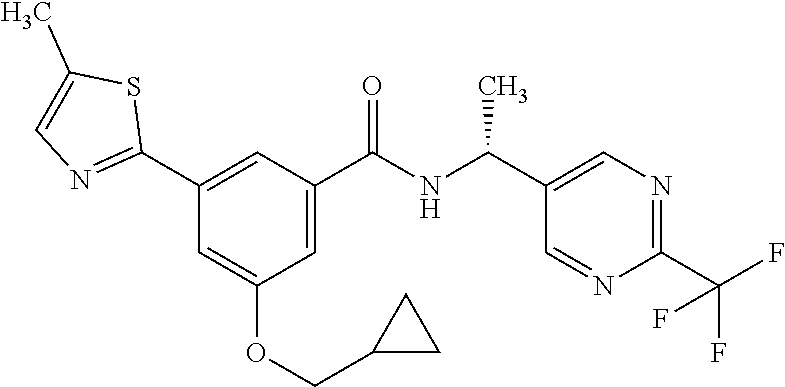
C1(C2=NC=C(C)S2)=CC(C(NC(C2=CN=C(C(F)(F)F)N=C2)C)=O)=CC(OCC2CC2)=C1
